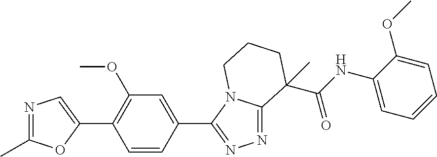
N1=C(C)OC(C2=C(OC)C=C(C3=NN=C4N3CCCC4(C)C(=O)NC3=CC=CC=C3OC)C=C2)=C1
